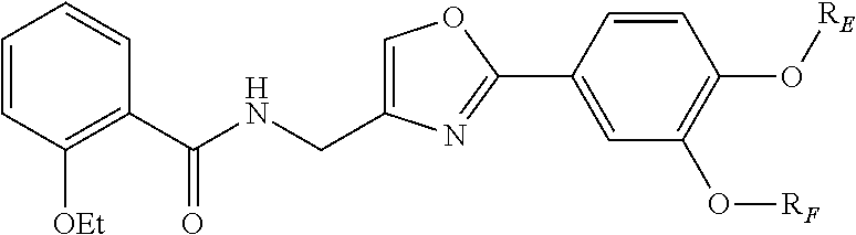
C1=C(CNC(C2=C([OEt])C=CC=C2)=O)N=C(C2=CC(O[RF])=C(O[RE])C=C2)O1
